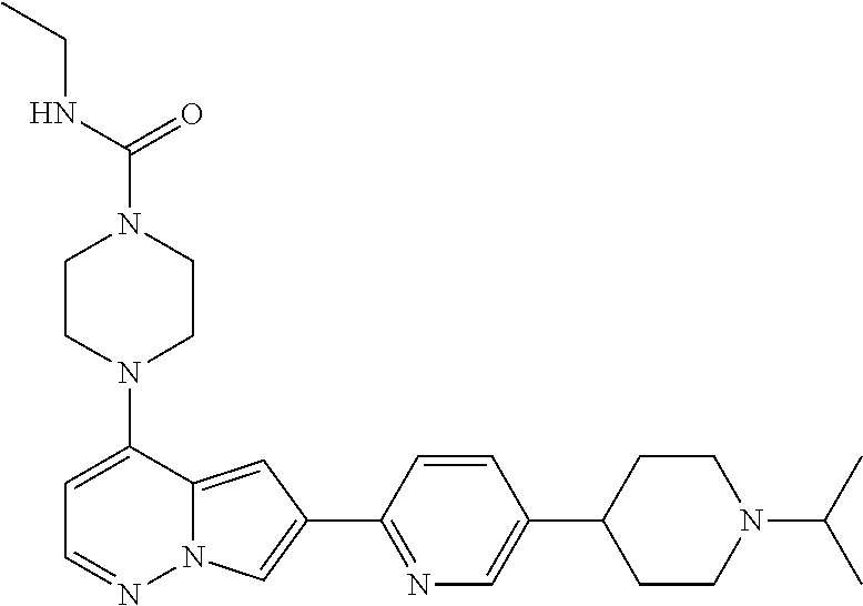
N1(C2=CC=NN3C2=CC(C2=NC=C(C4CCN(C(C)C)CC4)C=C2)=C3)CCN(C(NCC)=O)CC1
